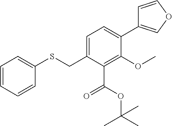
C1=CC=CC(SCC2=CC=C(C3=COC=C3)C(OC)=C2C(OC(C)(C)C)=O)=C1
